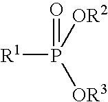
[R1]P([OR2])([OR3])=O
